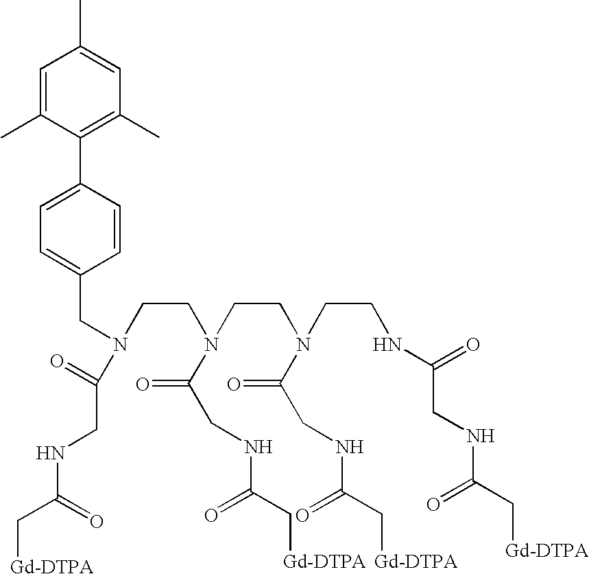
C(CN(CC1=CC=C(C2=C(C)C=C(C)C=C2C)C=C1)C(=O)CNC(C[Gd-DTPA])=O)N(C(CNC(C[Gd-DTPA])=O)=O)CCN(C(CNC(C[Gd-DTPA])=O)=O)CCNC(CNC(C[Gd-DTPA])=O)=O
